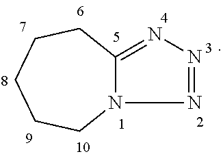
N12C(=NN=N1)CCCCC2
